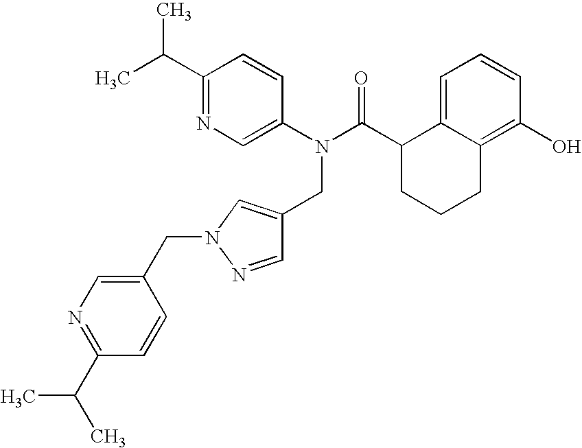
C1(C(C)C)=NC=C(N(C(C2CCCC3=C(O)C=CC=C23)=O)CC2=CN(CC3=CN=C(C(C)C)C=C3)N=C2)C=C1
